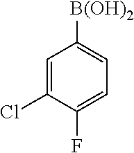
C1=C(Cl)C(F)=CC=C1[B(OH)2]
